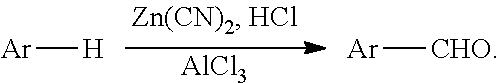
[Ar][H].[Ar][CHO].[AlCl3]
